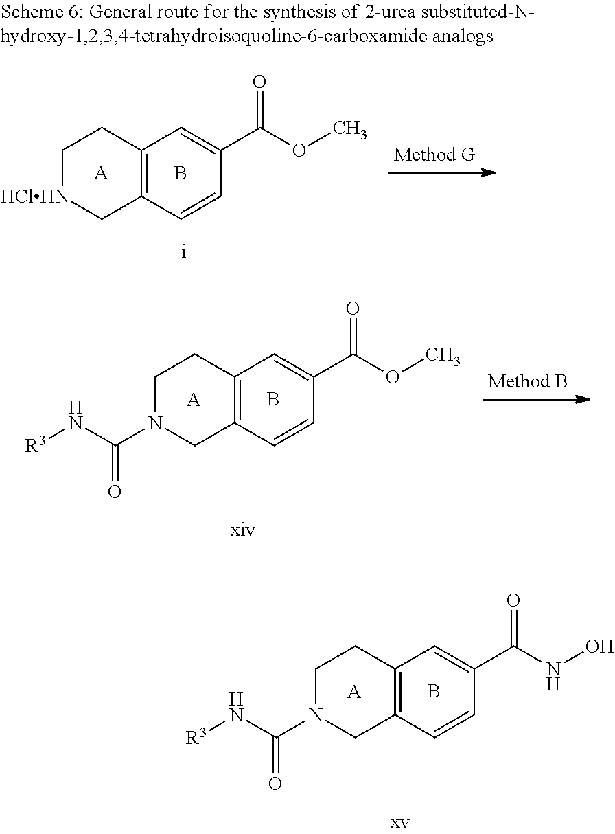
C12=C(C=CC(C(OC)=O)=C1)C[HClHN]CC2.B.[A].C12=C(C=CC(C(OC)=O)=C1)CN(C(N[R3])=O)CC2.B.[A].C12=C(C=CC(C(NO)=O)=C1)CN(C(N[R3])=O)CC2.B.[A]
